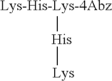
[Lys-His-Lys-4Abz][His][Lys]
